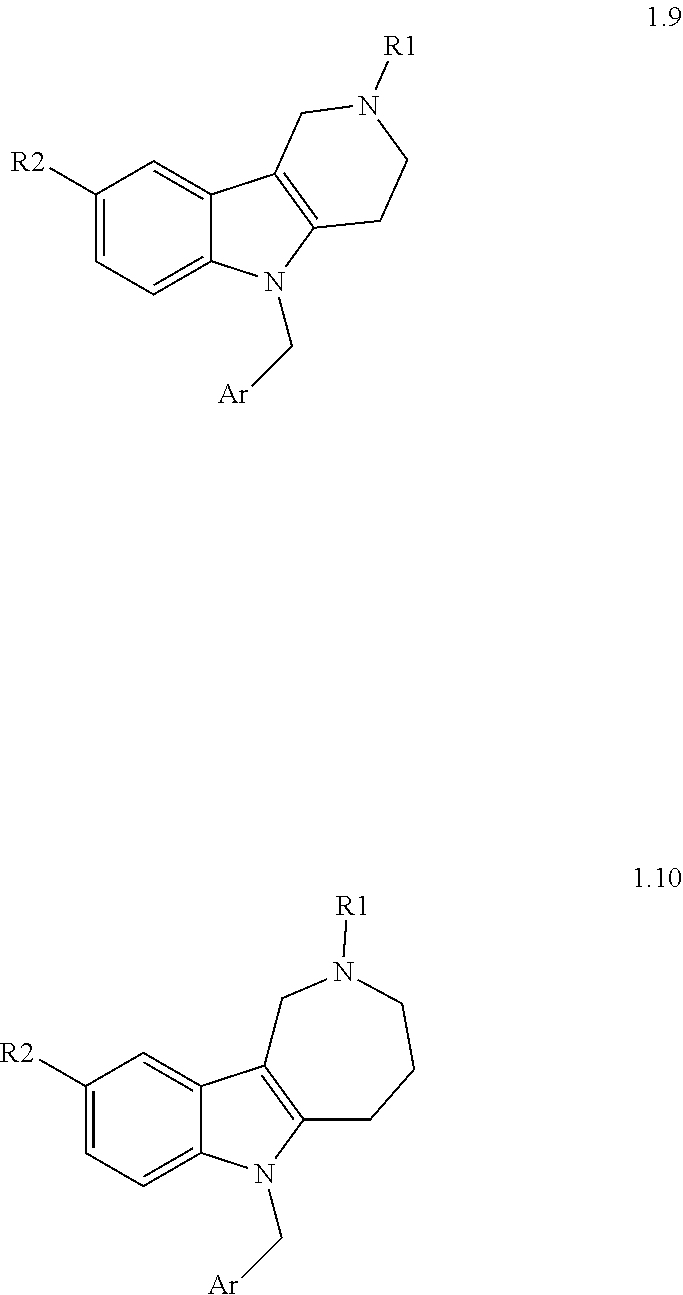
C1([R2])=CC=C2C(=C1)C1=C(N2C[Ar])CCN([R1])C1.C1([R2])=CC=C2C(=C1)C1=C(N2C[Ar])CCCN([R1])C1
